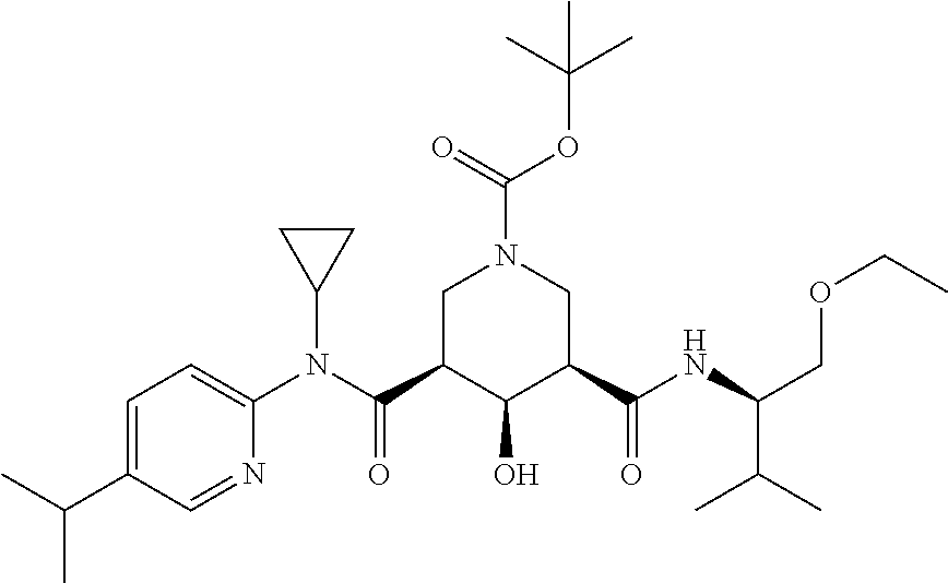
C1=C(C(C)C)C=NC(N(C(C2C(O)C(C(NC(COCC)C(C)C)=O)CN(C(OC(C)(C)C)=O)C2)=O)C2CC2)=C1
